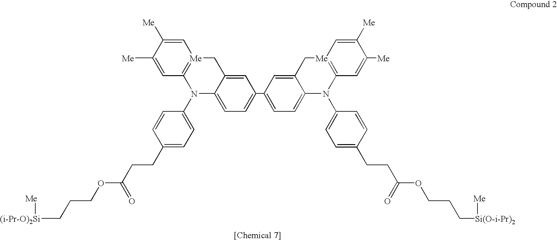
C1=C([Me])C([Me])=C[Me]2=C1N(C1=CC=C(CCC(OCCC[(i-Pr-O)2Si][Me])=O)C=C1)C1=CC=C(C3=CC=C4N(C5=CC=C(CCC(OCCC[Si(O-i-Pr)2][Me])=O)C=C5)C5=[Me](C=C([Me])C([Me])=C5)CC4=C3)C=C1C2
